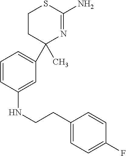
C1(C)(C2=CC=CC(NCCC3=CC=C(F)C=C3)=C2)N=C(N)SCC1
